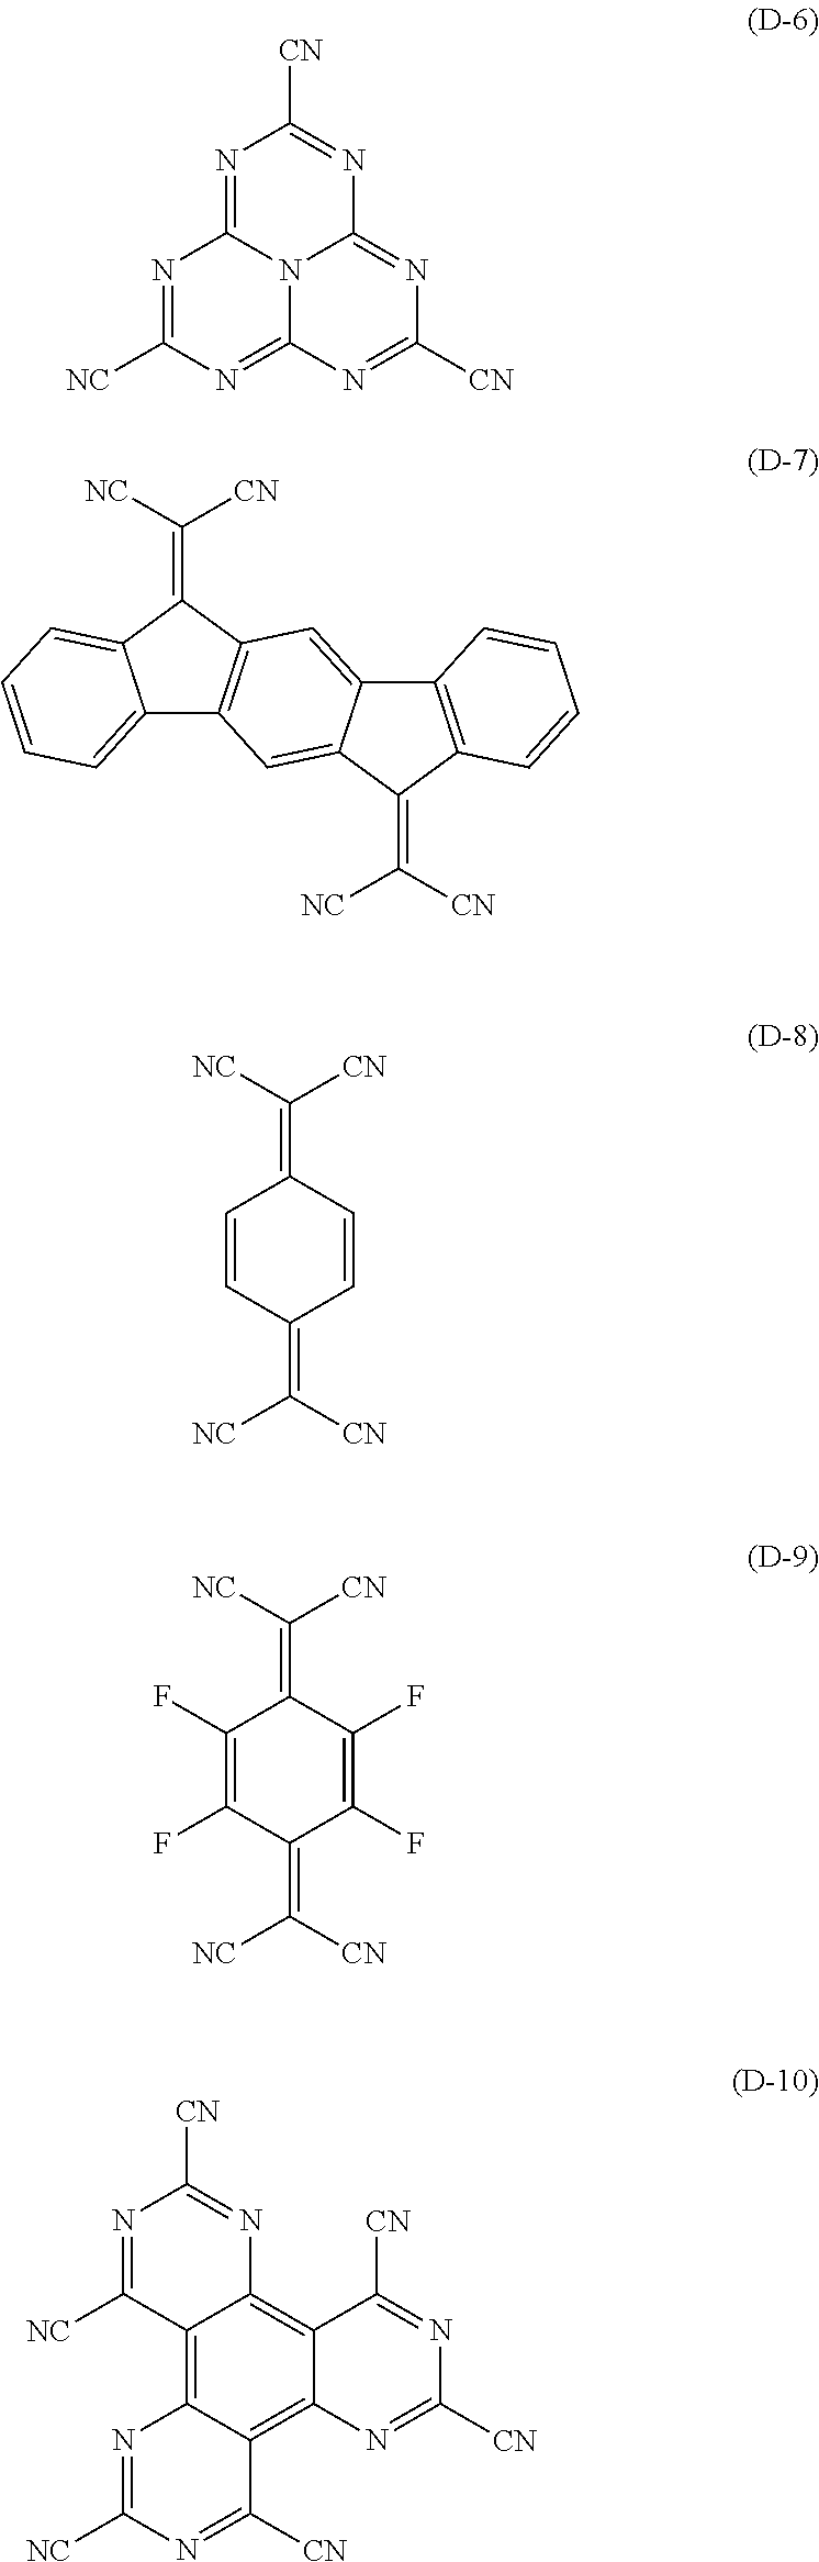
N1=C2N3C(=NC([CN])=NC3=NC([NC])=N2)N=C1[CN].C12=CC=CC=C1C(=C([NC])[CN])C1=C2C=C2C(=C1)C1=C(C2=C([CN])[NC])C=CC=C1.[NC]C(=C1C=CC(=C([NC])[CN])C=C1)[CN].[NC]C(=C1C(F)=C(F)C(=C([NC])[CN])C(F)=C1F)[CN].N1=C([NC])C2=C3C(=C4C(=C2N=C1[CN])C([CN])=NC([CN])=N4)C([CN])=NC([NC])=N3
